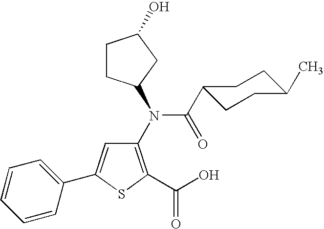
C1(N(C(C2CCC(C)CC2)=O)C2CCC(O)C2)=C(C(O)=O)SC(C2=CC=CC=C2)=C1
